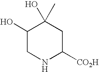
C1(O)CNC([CO2H])CC1(O)C
